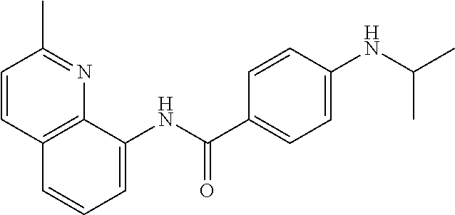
C1=CC2=C(N=C1C)C(NC(C1=CC=C(NC(C)C)C=C1)=O)=CC=C2
